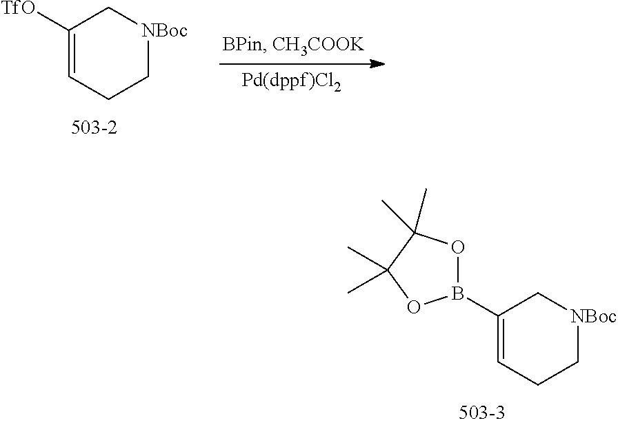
C1(B2OC(C)(C)C(C)(C)O2)=CCC[NBoc]C1.C1([TfO])=CCC[NBoc]C1
